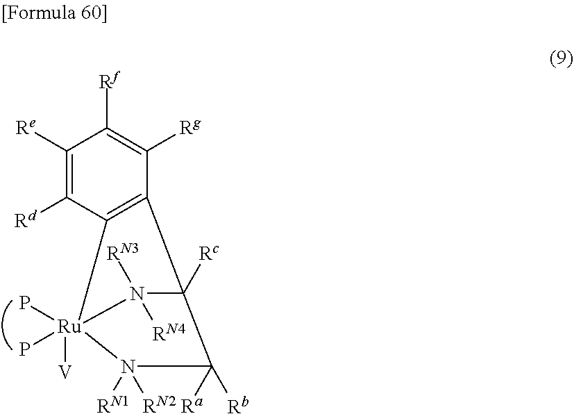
N1([RN4])([RN3])C2([Rc])C([Rb])([Ra])N([RN1])([RN2])[Ru]1([V])(P)(P)C1=C2C([Rg])=C([Rf])C([Re])=C1[Rd]
